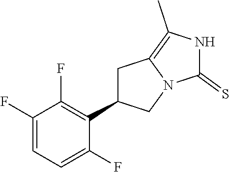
C1(F)=CC=C(F)C(C2CC3=C(C)NC(=S)N3C2)=C1F
